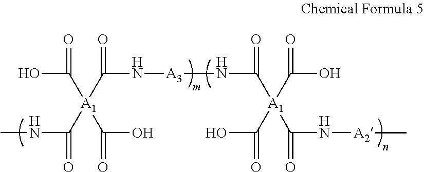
OC([A1](C(NC)=O)(C(O)=O)C(N[A3]NC([A1](C(O)=O)(C(N[A2]C)=O)C(O)=O)=O)=O)=O
